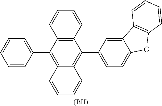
C12=C(C(C3=CC=CC=C3)=C3C(=C1C1=CC=C4C(=C1)C1=C(O4)C=CC=C1)C=CC=C3)C=CC=C2.[(BH)]
